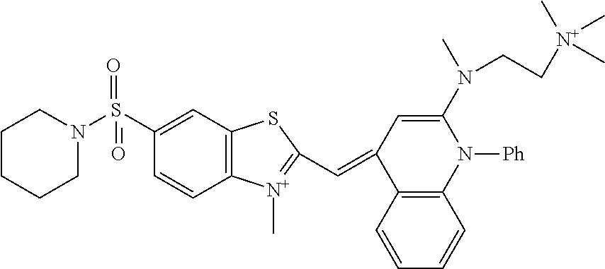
C12=C(C=CC=C1)C(=CC1=[N+](C)C3=C(C=C(S(N4CCCCC4)(=O)=O)C=C3)S1)C=C(N(CC[N+](C)(C)C)C)N2[Ph]
